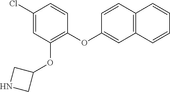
C1(Cl)=CC(OC2CNC2)=C(OC2=CC3=C(C=C2)C=CC=C3)C=C1
